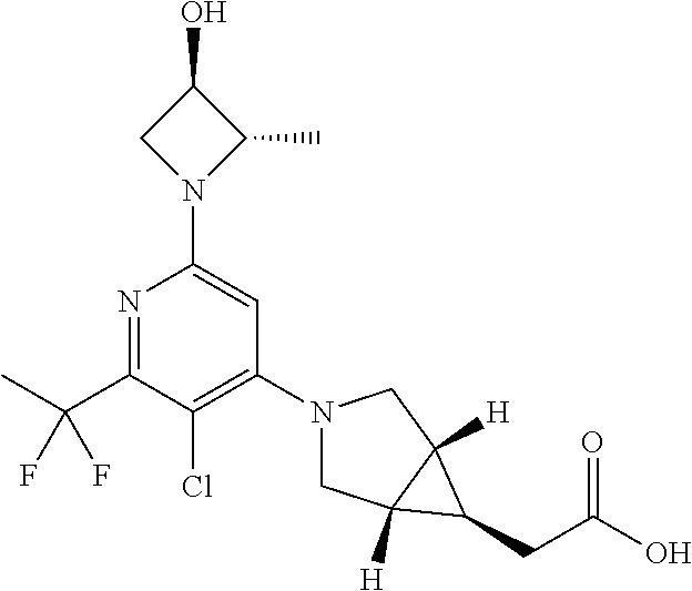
N1=C(C(C)(F)F)C(Cl)=C(N2CC3([H])C([H])(C2)C3CC(O)=O)C=C1N1C(C)C(O)C1
